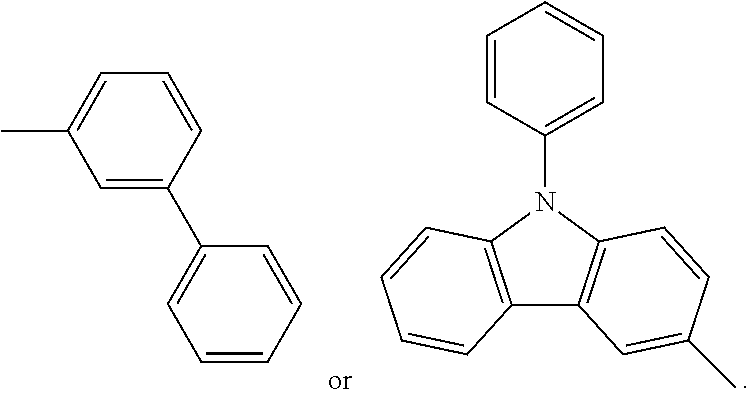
C12=C(N(C3=CC=CC=C3)C3=C1C=C(C)C=C3)C=CC=C2.C1=C(C2=CC=CC=C2)C=CC=C1C
